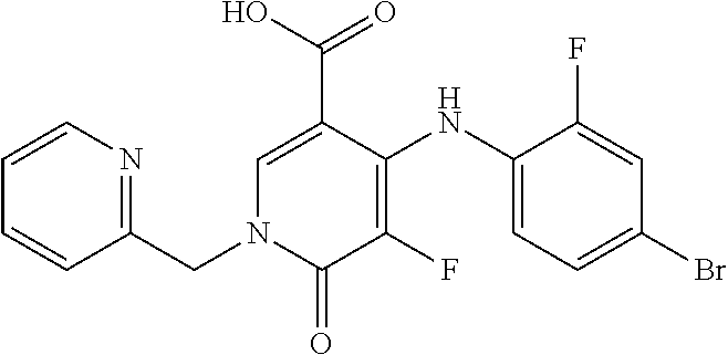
C1(NC2=C(F)C(=O)N(CC3=NC=CC=C3)C=C2C(O)=O)=CC=C(Br)C=C1F
